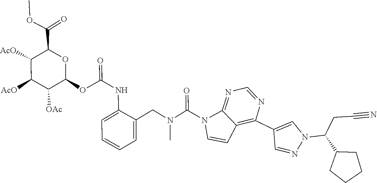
C1(C2=CN(C(CC#N)C3CCCC3)N=C2)=C2C=CN(C(N(C)CC3=CC=CC=C3NC(OC3OC(C(OC)=O)C([AcO])C([AcO])C3[OAc])=O)=O)C2=NC=N1
